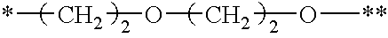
*COCO[**]
